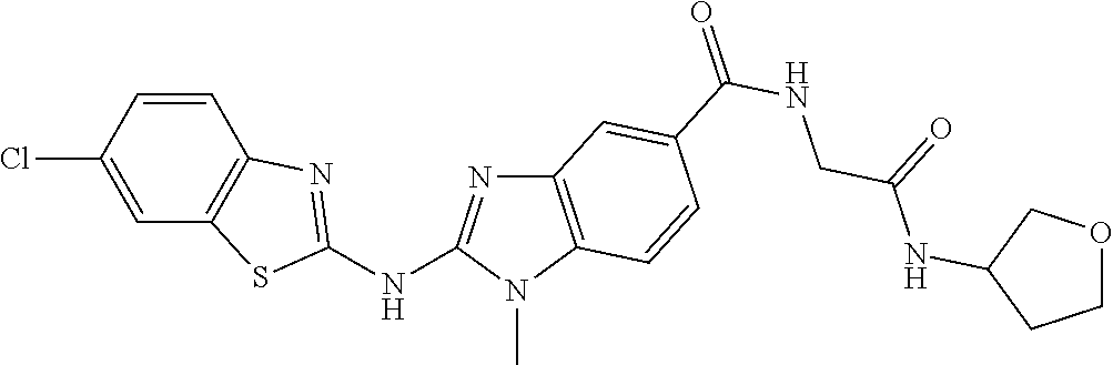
C1(Cl)=CC2=C(C=C1)N=C(NC1=NC3=C(N1C)C=CC(C(NCC(NC1COCC1)=O)=O)=C3)S2
